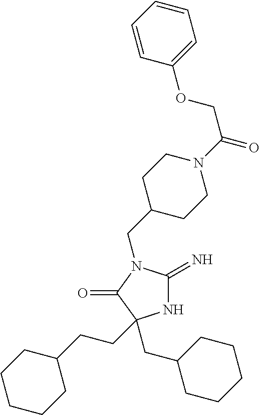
N1C(=N)N(CC2CCN(C(=O)COC3=CC=CC=C3)CC2)C(=O)C1(CC1CCCCC1)CCC1CCCCC1
